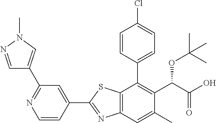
C1(C2=NC3=C(S2)C(C2=CC=C(Cl)C=C2)=C(C(C(O)=O)OC(C)(C)C)C(C)=C3)=CC(C2=CN(C)N=C2)=NC=C1
